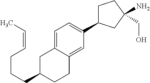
C1C(CCCC=CC)CCC2=CC(C3CCC(CO)(N)C3)=CC=C12
